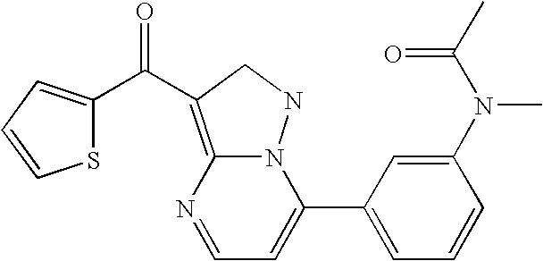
S1C(C(=O)C2=C3N(NC2)C(C2=CC=CC(N(C)C(=O)C)=C2)=CC=N3)=CC=C1
